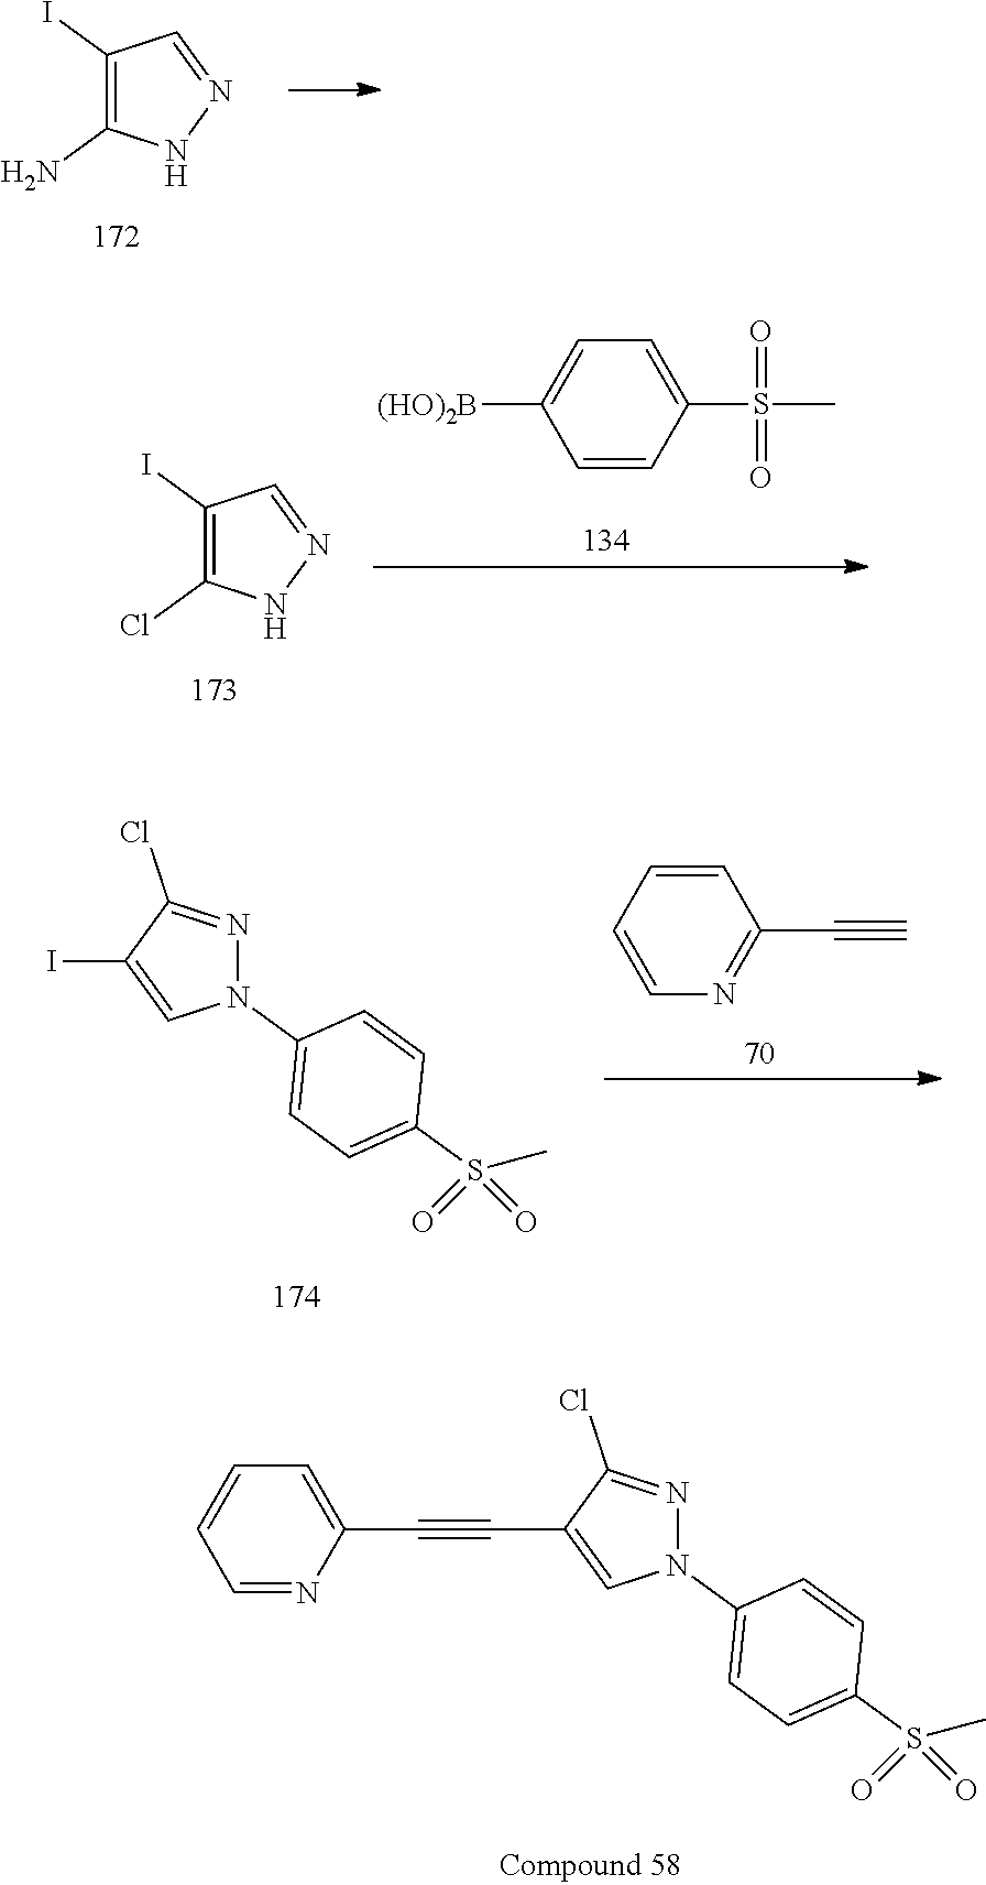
C1(I)=C(N)NN=C1.C1=C([(HO)2B])C=CC(S(C)(=O)=O)=C1.C1(I)=C(Cl)NN=C1.C1=CC=CN=C1C#C.N1(C2=CC=C(S(C)(=O)=O)C=C2)N=C(Cl)C(I)=C1.N1(C2=CC=C(S(C)(=O)=O)C=C2)N=C(Cl)C(C#CC2=CC=CC=N2)=C1
